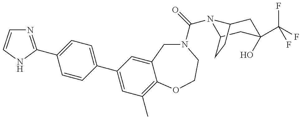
N1=C(C2=CC=C(C3=CC(C)=C4C(=C3)CN(C(=O)N3C5CC(O)(C(F)(F)F)CC3CC5)CCO4)C=C2)NC=C1
